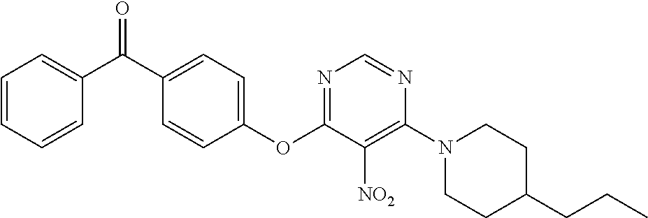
C1(OC2=NC=NC(N3CCC(CCC)CC3)=C2[NO2])=CC=C(C(C2=CC=CC=C2)=O)C=C1
